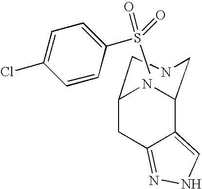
C12CC3=NNC=C3C(N1)CNC2.S(=O)(=O)(C1=CC=C(Cl)C=C1)C
